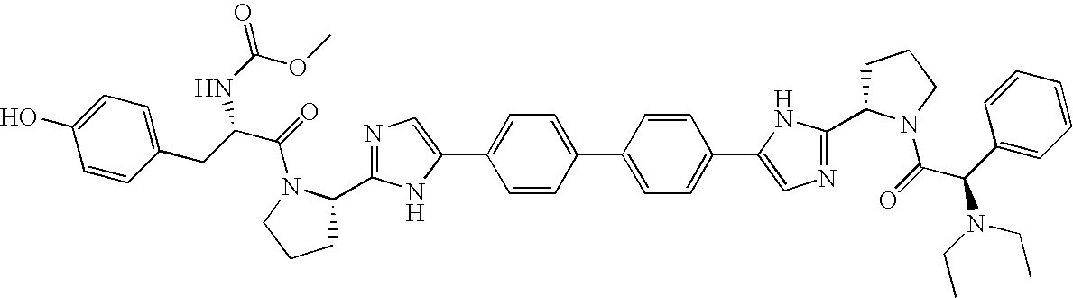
C1=CC(C2=CC=C(C3=CN=C(C4CCCN4C(=O)C(C4=CC=CC=C4)N(CC)CC)N3)C=C2)=CC=C1C1=CN=C(C2CCCN2C(=O)C(CC2=CC=C(O)C=C2)NC(=O)OC)N1
